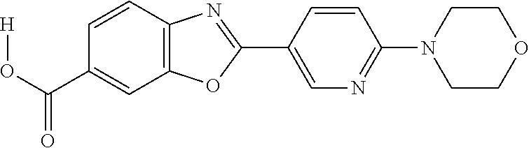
C1(C(O[H])=O)=CC2=C(C=C1)N=C(C1=CN=C(N3CCOCC3)C=C1)O2
